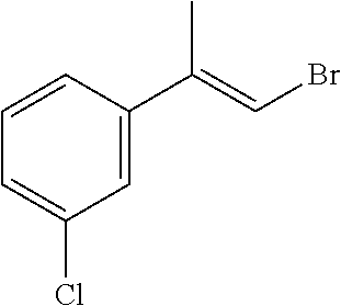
C1=CC(C(=CBr)C)=CC(Cl)=C1
